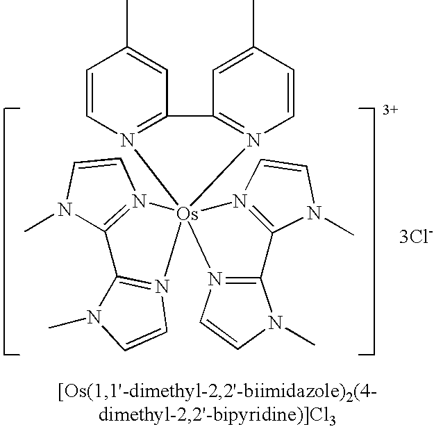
N1(C)C2=N(C=C1)[Os]13(N4=C2N(C)C=C4)(N2=C(N(C)C=C2)C2=N1C=CN2C)N1=C(C=C(C)C=C1)C1=N3C=CC(C)=C1.[3Cl-]
